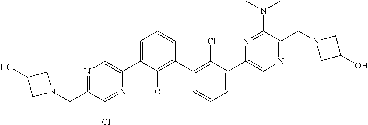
C1C(O)CN1CC1=NC=C(C2=CC=CC(C3=C(Cl)C(C4=CN=C(CN5CC(O)C5)C(N(C)C)=N4)=CC=C3)=C2Cl)N=C1Cl
